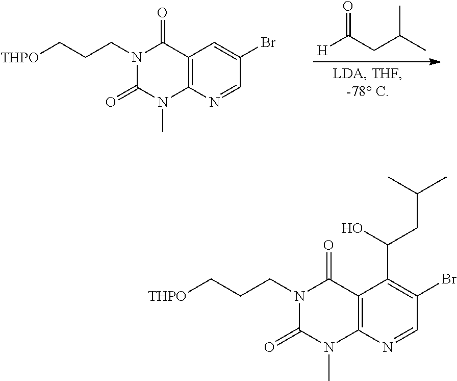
[THPO]CCCN1C(=O)N(C)C2=C(C1=O)C=C(Br)C=N2.[H]C(CC(C)C)=O.[THPO]CCCN1C(=O)N(C)C2=C(C1=O)C(C(CC(C)C)O)=C(Br)C=N2
